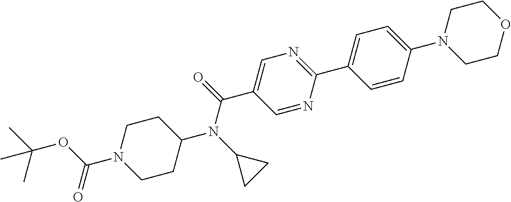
CC(OC(N1CCC(N(C2CC2)C(=O)C2=CN=C(C3=CC=C(N4CCOCC4)C=C3)N=C2)CC1)=O)(C)C
